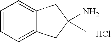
C1=CC=C2C(=C1)CC(N)(C)C2.Cl
